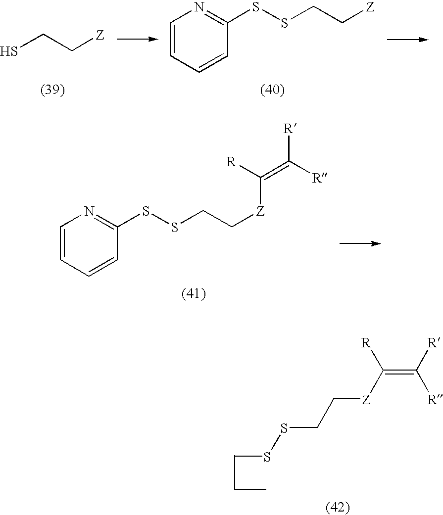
SCC[Z].C1(SSCC[Z])=NC=CC=C1.C1=CC=CC(SSCC[Z]C(=C([R])[R])[R])=N1.C(=C([R])[R])([R])[Z]CCSSC
